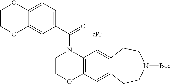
C1(C(=O)N2CCOC3=C2C([cPr])=C2C(=C3)CCN([Boc])CC2)=CC=C2C(=C1)OCCO2
